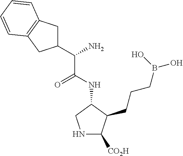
N1C([CO2H])C(CCCB(O)O)C(NC(C(C2CC3=C(C2)C=CC=C3)N)=O)C1
